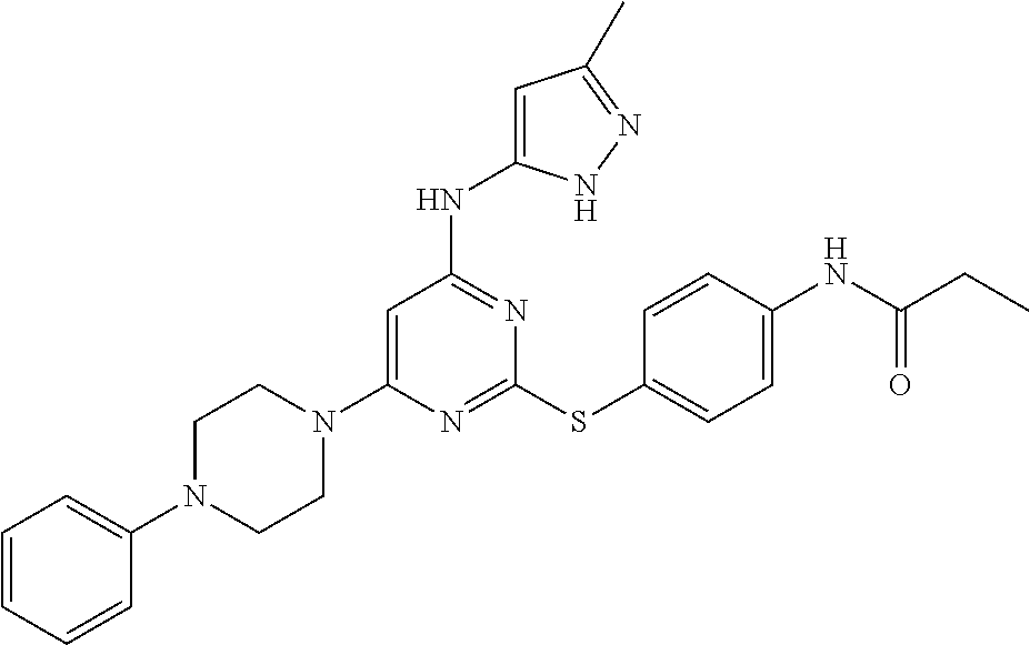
N1=C(SC2=CC=C(NC(CC)=O)C=C2)N=C(NC2=CC(C)=NN2)C=C1N1CCN(C2=CC=CC=C2)CC1
